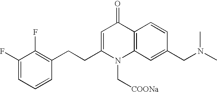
C1(F)=CC=CC(CCC2=CC(=O)C3=C(N2C[COONa])C=C(CN(C)C)C=C3)=C1F
